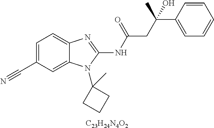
C1=C(C#N)C=C2C(=C1)N=C(NC(=O)CC(C1=CC=CC=C1)(O)C)N2C1(C)CCC1.[C23H24N4O2]
